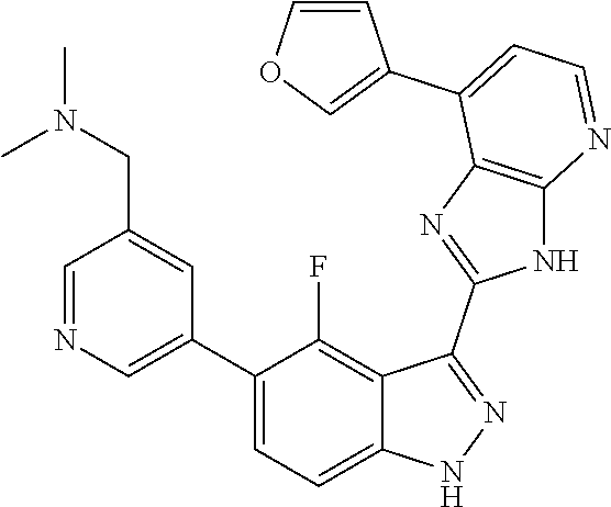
C1=NC=C(C2=CC=C3C(=C2F)C(C2=NC4=C(N2)N=CC=C4C2=COC=C2)=NN3)C=C1CN(C)C
